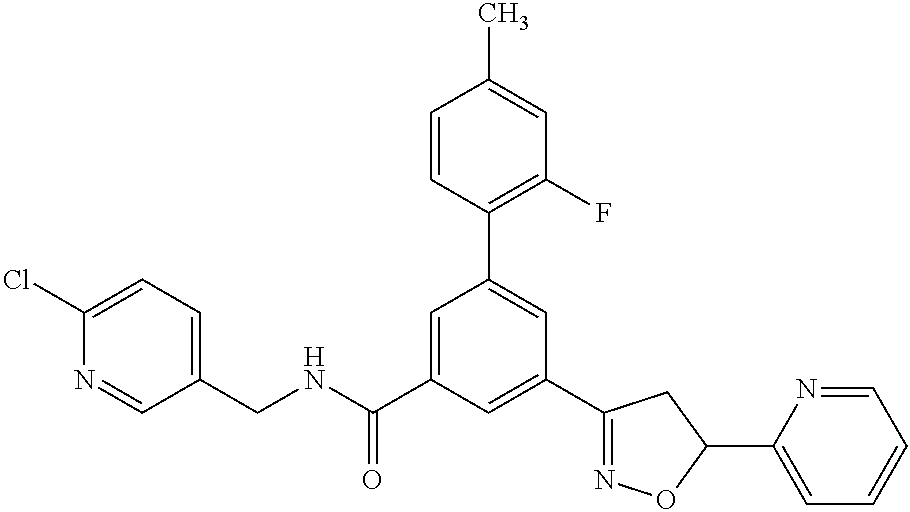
C1(C2=NOC(C3=CC=CC=N3)C2)=CC(C(NCC2=CC=C(Cl)N=C2)=O)=CC(C2=C(F)C=C(C)C=C2)=C1
